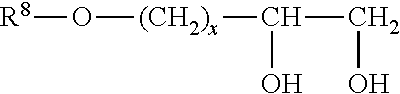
O([(CH2)x]C(CO)O)[R8]
